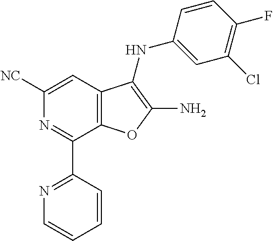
C1([NC])=CC2=C(C(C3=NC=CC=C3)=N1)OC(N)=C2NC1=CC(Cl)=C(F)C=C1
